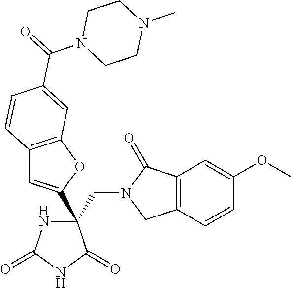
C(C1(C2=CC3=C(O2)C=C(C(N2CCN(C)CC2)=O)C=C3)NC(=O)NC1=O)N1CC2=C(C1=O)C=C(OC)C=C2
